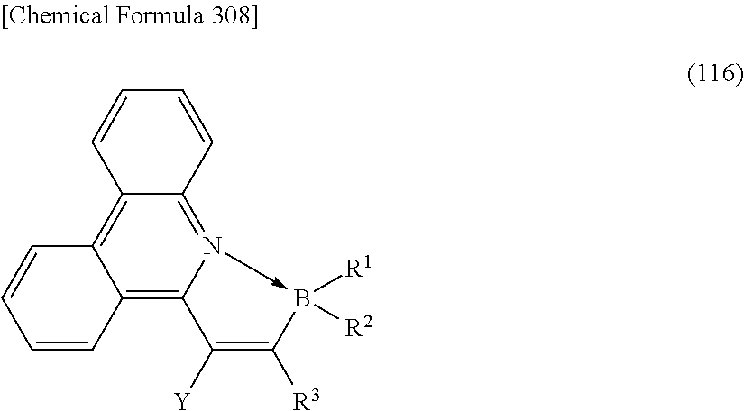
C12=C3N(->B([R1])([R2])C([R3])=C3[Y])=C3C(=C1C=CC=C2)C=CC=C3
